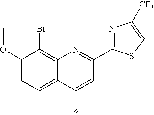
C1(OC)=CC=C2C(=C1Br)N=C(C1=NC([CF3])=CS1)C=C2*
